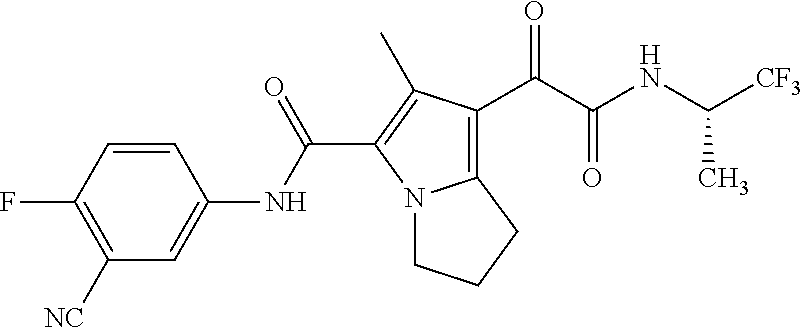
C12=C(C(=O)C(=O)NC([CF3])C)C(C)=C(C(NC3=CC([NC])=C(F)C=C3)=O)N1CCC2
